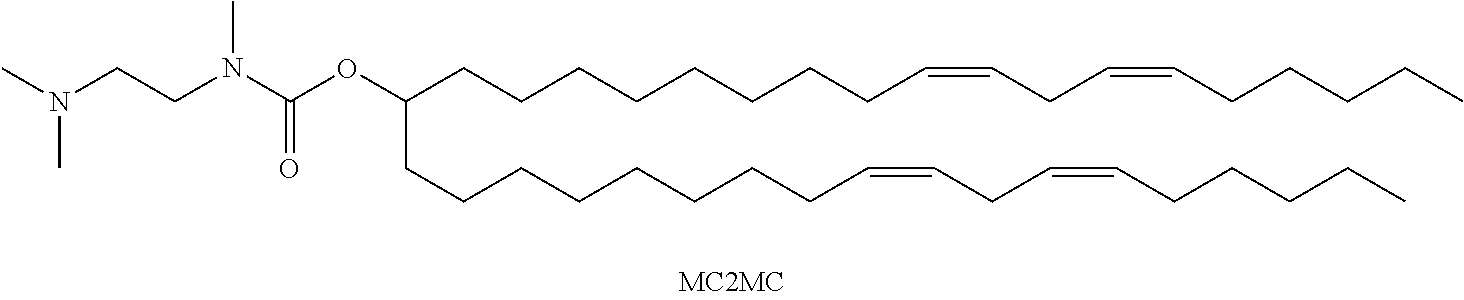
O(C(CCCCCCCCC=CCC=CCCCCC)CCCCCCCCC=CCC=CCCCCC)C(N(CCN(C)C)C)=O
